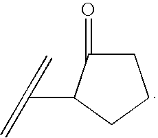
C1C(=O)C(C(=C)=C)CC1
